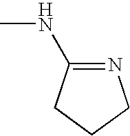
C1CCN=C1NC
